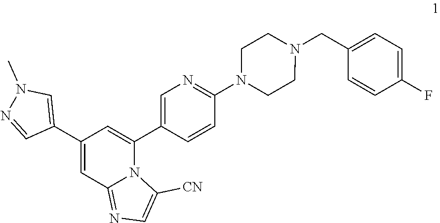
C1(F)=CC=C(CN2CCN(C3=NC=C(C4=CC(C5=CN(C)N=C5)=CC5=NC=C([CN])N45)C=C3)CC2)C=C1
